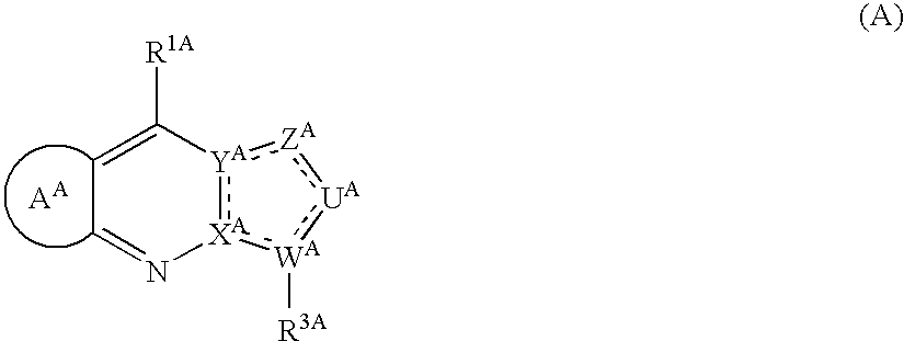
C1=C([R1A])[YA]2:[XA](:[WA]([R3A]):[UA]:[ZA]:2)N=C1.[AA]
